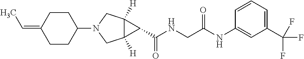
C12([H])C([H])(CN(C3CCC(=CC)CC3)C1)C2C(NCC(NC1=CC(C(F)(F)F)=CC=C1)=O)=O
